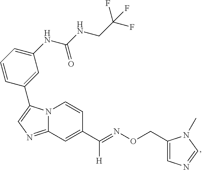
N12C(=NC=C1C1=CC(NC(NCC(F)(F)F)=O)=CC=C1)C=C(C(=NOCC1=CN=CN1C)[H])C=C2
